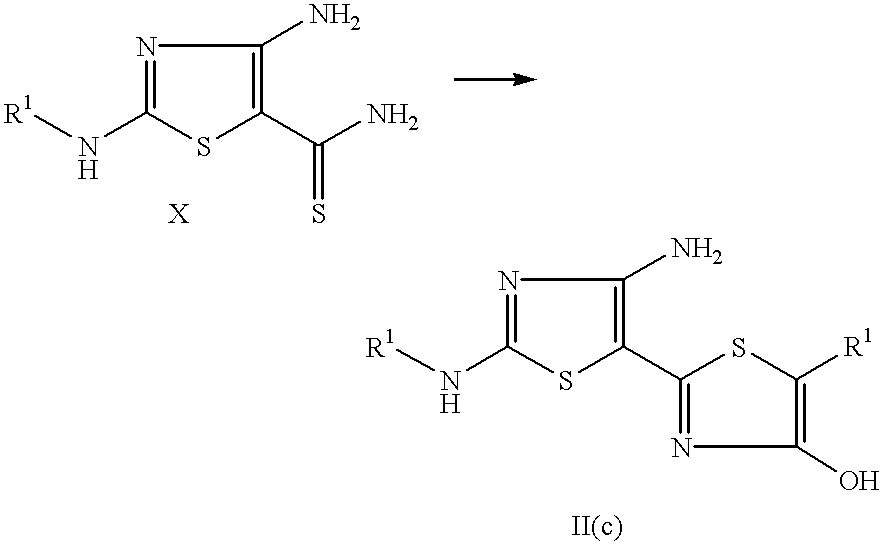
[R1]NC1=NC(N)=C(C(N)=S)S1.[R1]NC1=NC(N)=C(C2=NC(O)=C([R1])S2)S1
